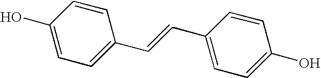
C1=C(C=CC2=CC=C(O)C=C2)C=CC(O)=C1
